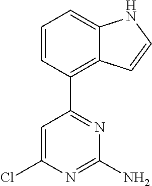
C1=CC(C2=NC(N)=NC(Cl)=C2)=C2C(=C1)NC=C2
